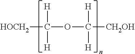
[HOCH2]C(OC([CH2OH])([H])[H])([H])[H]
